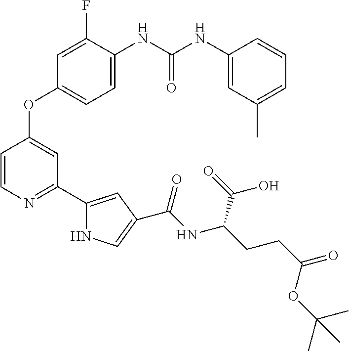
C1=CN=C(C2=CC(C(NC(CCC(=O)OC(C)(C)C)C(=O)O)=O)=CN2)C=C1OC1=CC=C(NC(NC2=CC(C)=CC=C2)=O)C(F)=C1
